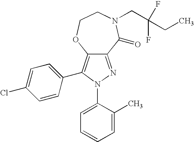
C12=NN(C3=CC=CC=C3C)C(C3=CC=C(Cl)C=C3)=C1OCCN(CC(CC)(F)F)C2=O
